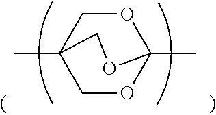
C1OC2(C)OCC1(C)CO2
